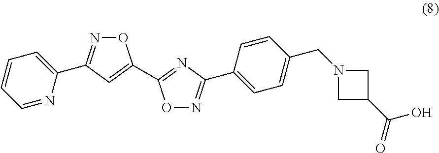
O1N=C(C2=CC=CC=N2)C=C1C1=NC(C2=CC=C(CN3CC(C(=O)O)C3)C=C2)=NO1
